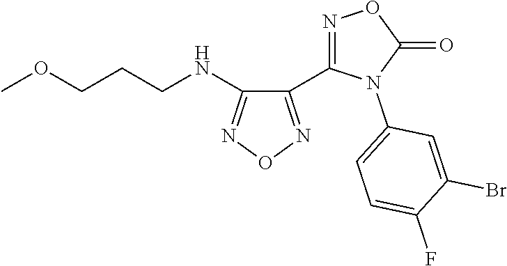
C1(C2=NOC(=O)N2C2=CC=C(F)C(Br)=C2)=NON=C1NCCCOC
